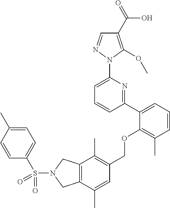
C1(C2=CC=CC(C)=C2OCC2=C(C)C3=C(C(C)=C2)CN(S(C2=CC=C(C)C=C2)(=O)=O)C3)=NC(N2N=CC(C(=O)O)=C2OC)=CC=C1
